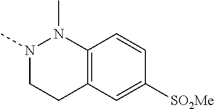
N1(C)CCC2=C(N1C)C=CC([SO2Me])=C2
